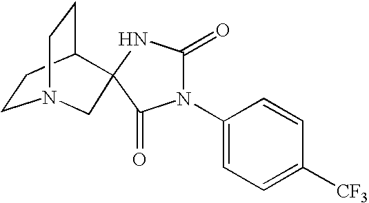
C1CC2CCN1CC21NC(=O)N(C2=CC=C([CF3])C=C2)C1=O
